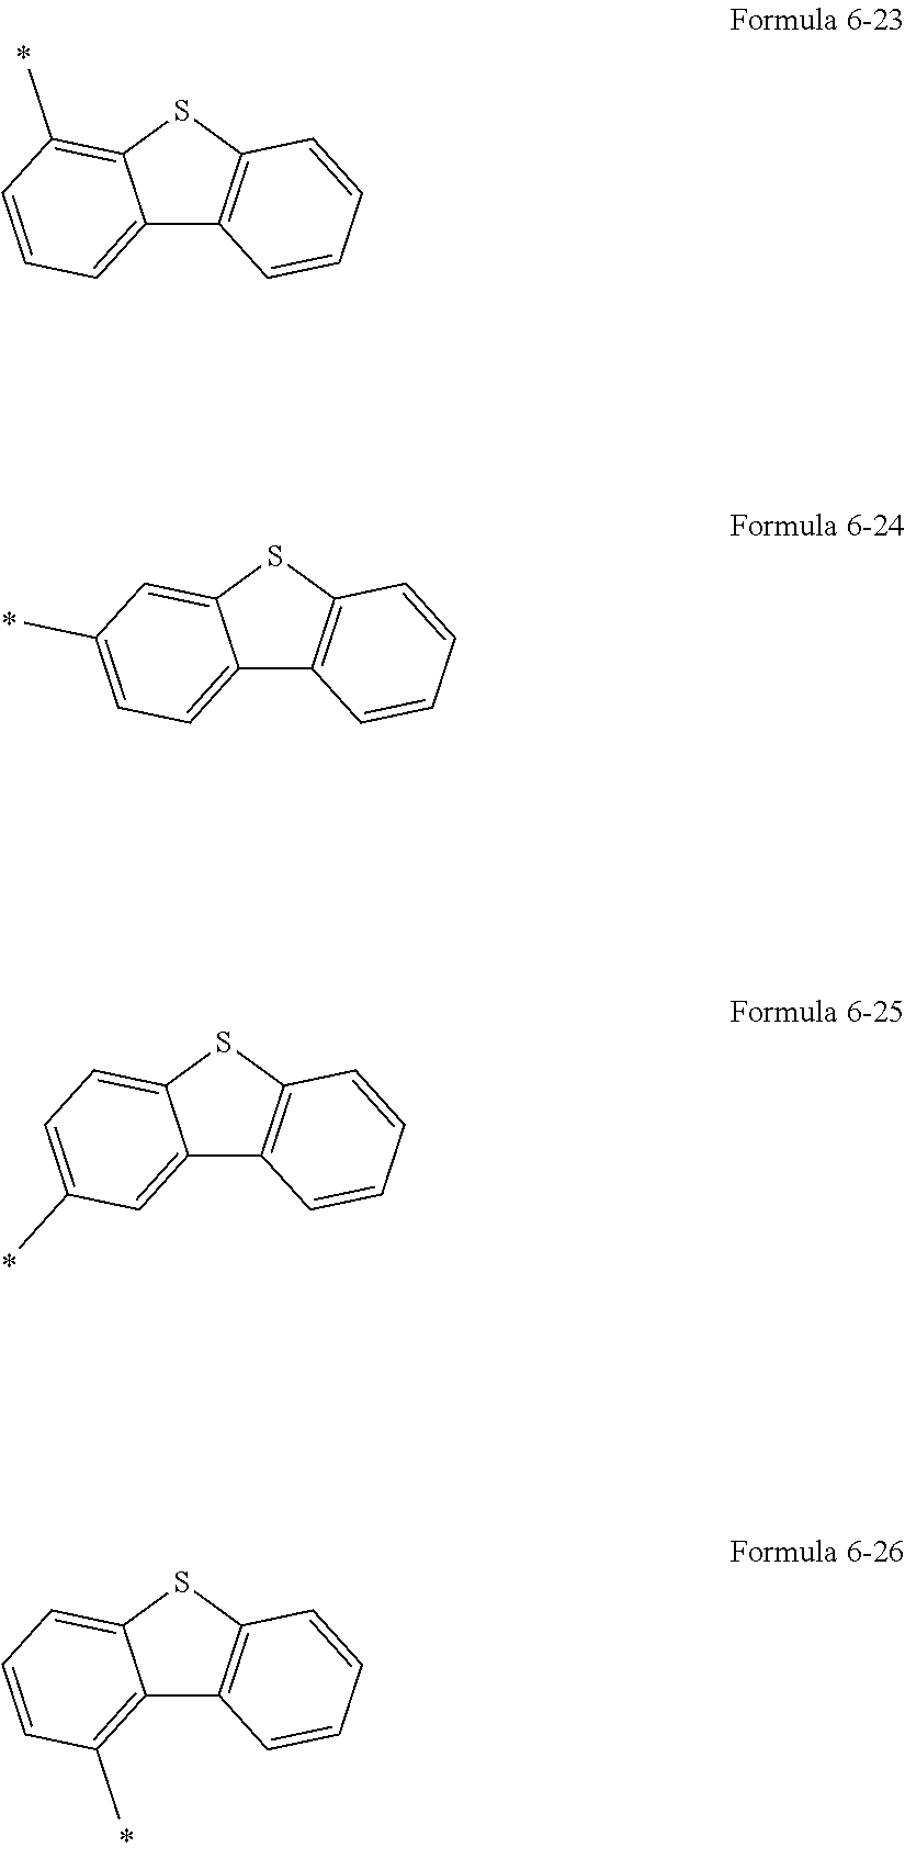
C12=CC=CC(C)=C1SC1=C2C=CC=C1.C12=CC=C(C)C=C1SC1=C2C=CC=C1.C12=CC(C)=CC=C1SC1=C2C=CC=C1.C12=C(C)C=CC=C1SC1=C2C=CC=C1
